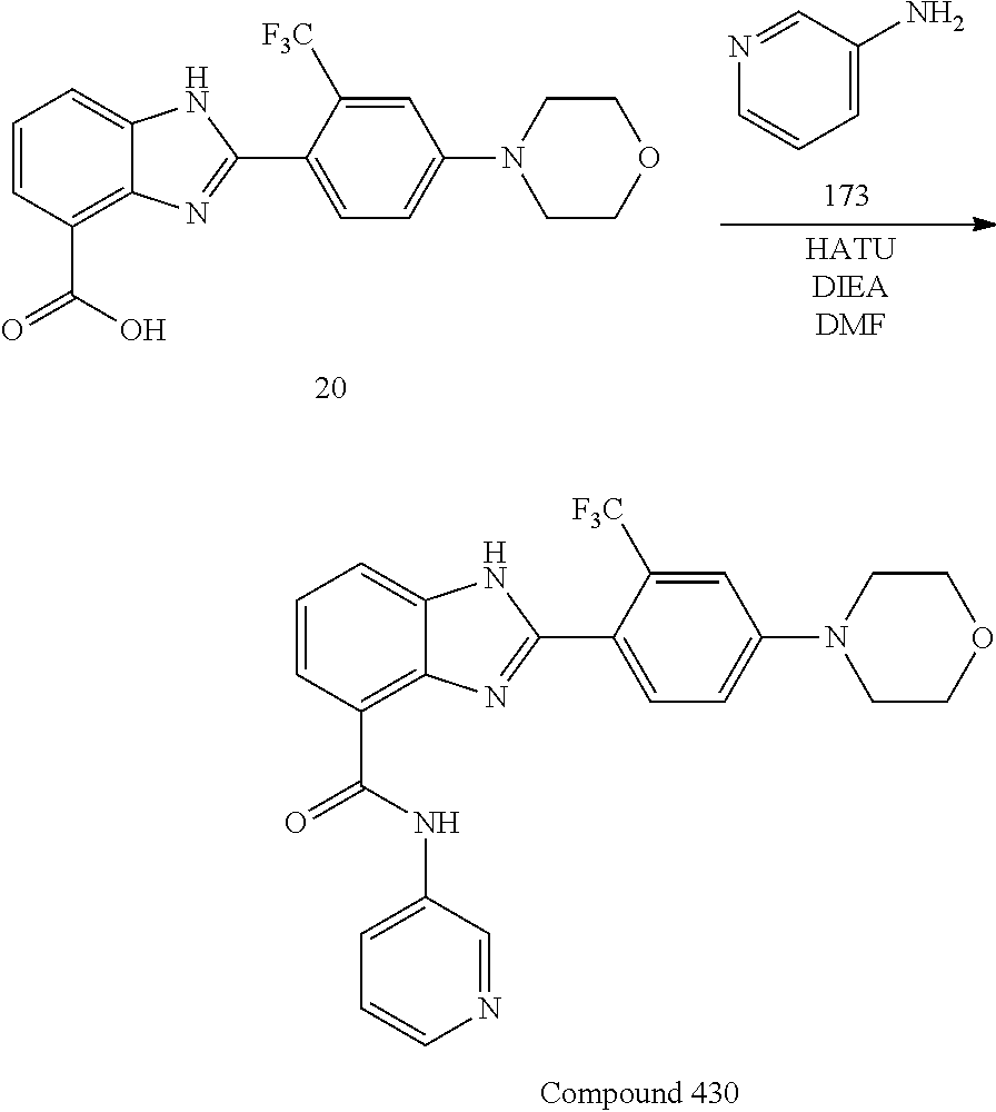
C1=CC(C(NC2=CC=CN=C2)=O)=C2C(=C1)NC(C1=CC=C(N3CCOCC3)C=C1[F3C])=N2.N1=CC(N)=CC=C1.C1=CC(C(=O)O)=C2C(=C1)NC(C1=CC=C(N3CCOCC3)C=C1[F3C])=N2
